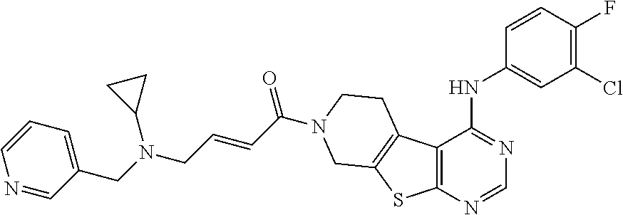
C1(Cl)=C(F)C=CC(NC2=NC=NC3=C2C2=C(S3)CN(C(C=CCN(C3CC3)CC3=CC=CN=C3)=O)CC2)=C1
